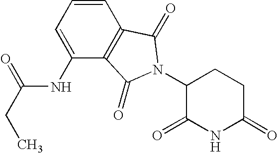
C1=CC2=C(C(NC(CC)=O)=C1)C(=O)N(C1C(=O)NC(=O)CC1)C2=O
